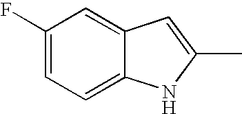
C12=CC=C(F)C=C1C=C(C)N2
